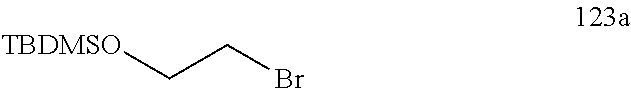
C(CBr)[TBDMSO]
